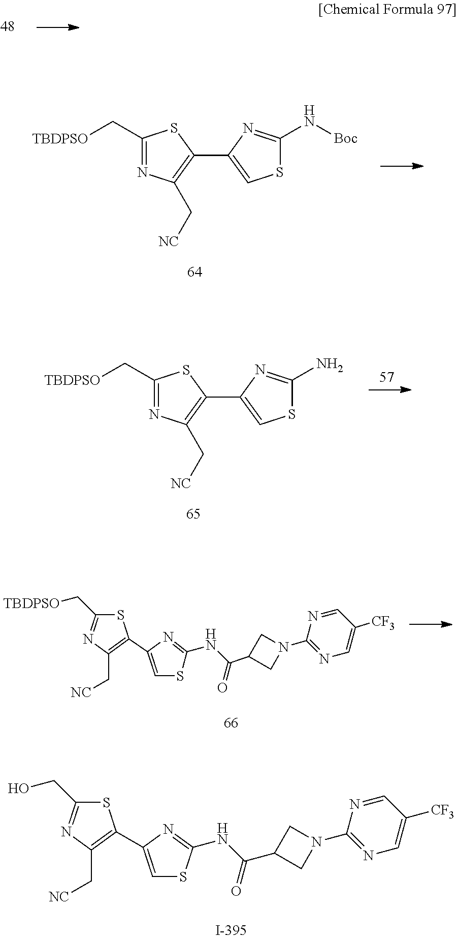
C1(C[TBDPSO])=NC(C[NC])=C(C2=CSC(N[Boc])=N2)S1.C1(C[TBDPSO])=NC(C[NC])=C(C2=CSC(N)=N2)S1.S1C(C[TBDPSO])=NC(C[NC])=C1C1=CSC(NC(C2CN(C3=NC=C([CF3])C=N3)C2)=O)=N1.S1C(CO)=NC(C[NC])=C1C1=CSC(NC(C2CN(C3=NC=C([CF3])C=N3)C2)=O)=N1
